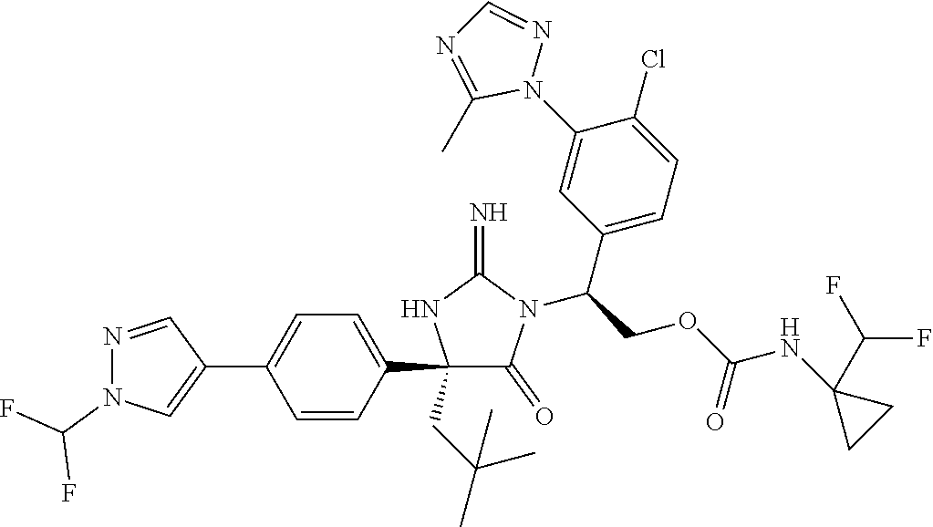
C1(C2=CN(C(F)F)N=C2)=CC=C(C2(CC(C)(C)C)C(=O)N(C(C3=CC=C(Cl)C(N4N=CN=C4C)=C3)COC(=O)NC3(C(F)F)CC3)C(=N)N2)C=C1
